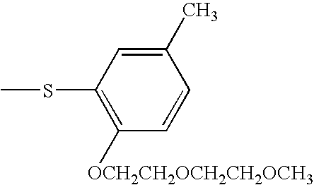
C1(C)=CC(SC)=C([OCH2CH2OCH2CH2OCH3])C=C1
